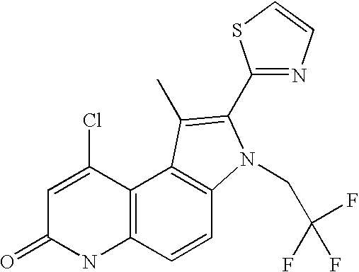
C1=C(Cl)C2=C(NC1=O)C=CC1=C2C(C)=C(C2=NC=CS2)N1CC(F)(F)F
